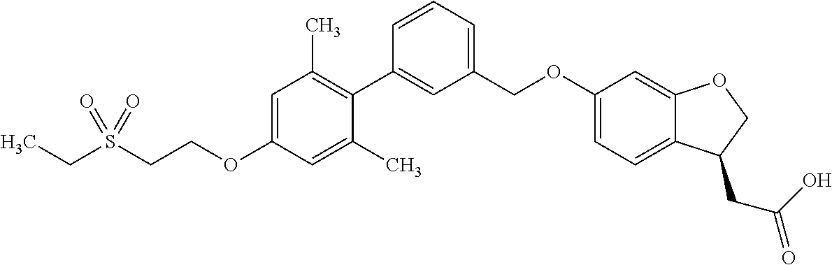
CCS(CCOC1=CC(C)=C(C2=CC(COC3=CC=C4C(=C3)OCC4CC(O)=O)=CC=C2)C(C)=C1)(=O)=O
